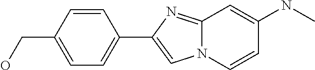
C1=C(CO)C=CC(C2=CN3C(=N2)C=C(NC)C=C3)=C1
